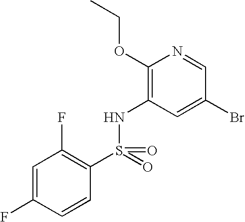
C1(OCC)=C(NS(=O)(C2=C(F)C=C(F)C=C2)=O)C=C(Br)C=N1
